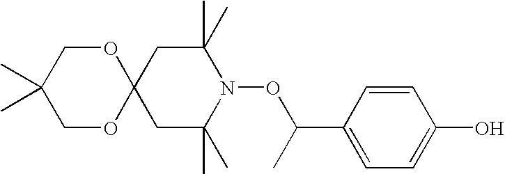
C1(C)(C)COC2(OC1)CC(C)(C)N(OC(C)C1=CC=C(O)C=C1)C(C)(C)C2
